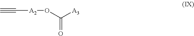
C#C[A2]OC([A3])=O
